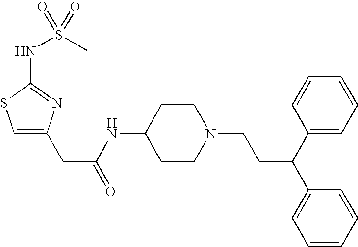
C1(CC(NC2CCN(CCC(C3=CC=CC=C3)C3=CC=CC=C3)CC2)=O)=CSC(NS(C)(=O)=O)=N1
